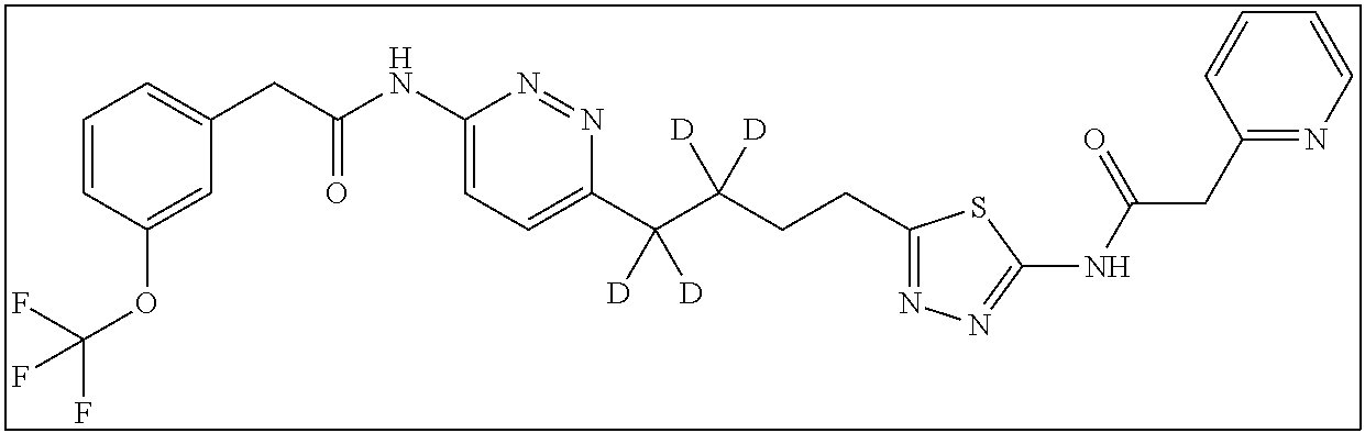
C1(C(C(CCC2=NN=C(NC(CC3=NC=CC=C3)=O)S2)([D])[D])([D])[D])=CC=C(NC(CC2=CC=CC(OC(F)(F)F)=C2)=O)N=N1
